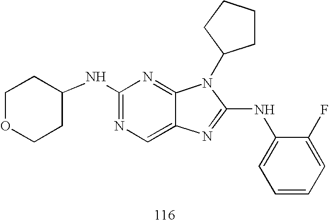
C1OCCC(NC2=NC=C3C(=N2)N(C2CCCC2)C(NC2=CC=CC=C2F)=N3)C1
